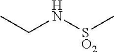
CCN[SO2]C
